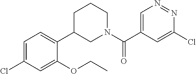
C1=C(Cl)N=NC=C1C(N1CCCC(C2=CC=C(Cl)C=C2OCC)C1)=O
